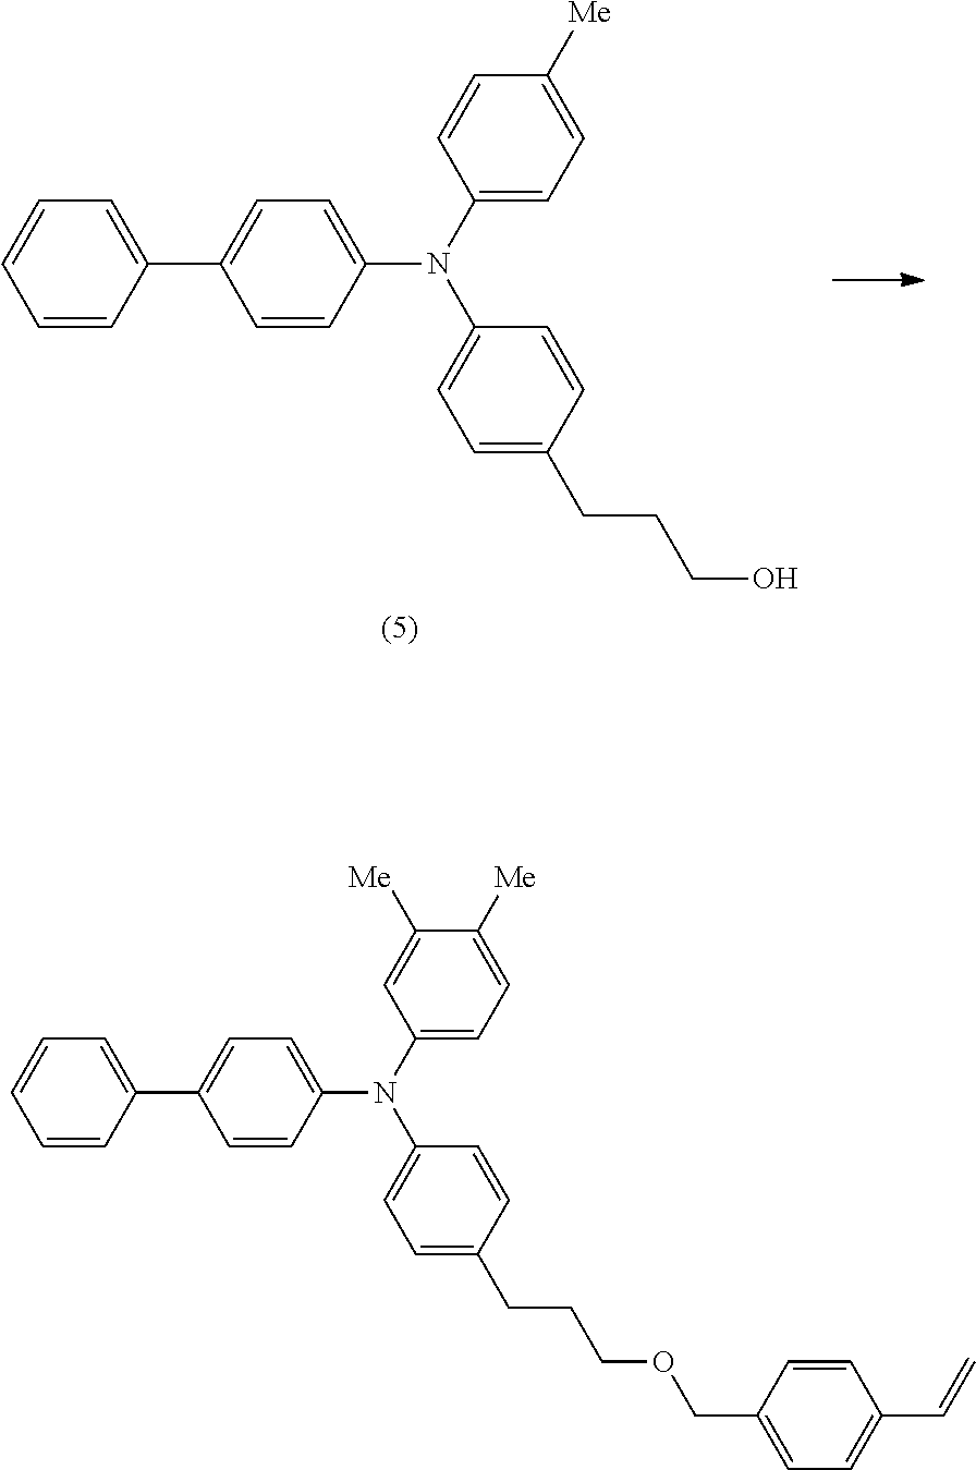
C1(C2=CC=C(N(C3=CC=C(CCCO)C=C3)C3=CC=C([Me])C=C3)C=C2)=CC=CC=C1.C1(C2=CC=C(N(C3=CC=C(CCCOCC4=CC=C(C=C)C=C4)C=C3)C3=CC=C([Me])C([Me])=C3)C=C2)=CC=CC=C1
